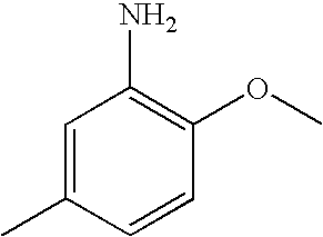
C1=C(C)C=CC(OC)=C1N
